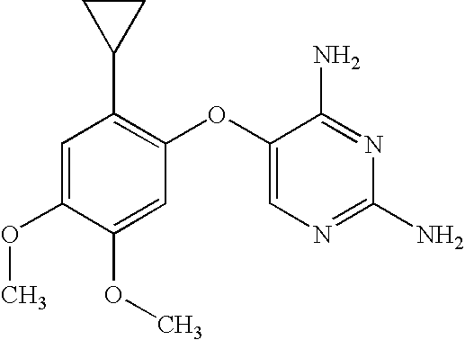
C1=C(OC)C(OC)=CC(OC2=CN=C(N)N=C2N)=C1C1CC1
